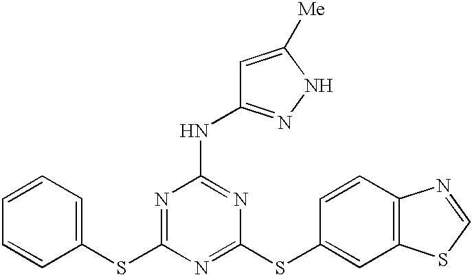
C1(SC2=NC(NC3=NNC([Me])=C3)=NC(SC3=CC4=C(C=C3)N=CS4)=N2)=CC=CC=C1
